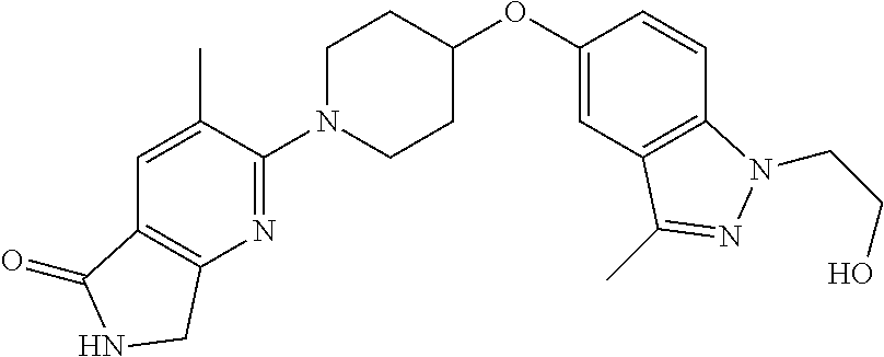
C1(OC2CCN(C3=NC4=C(C=C3C)C(=O)NC4)CC2)=CC2=C(C=C1)N(CCO)N=C2C
